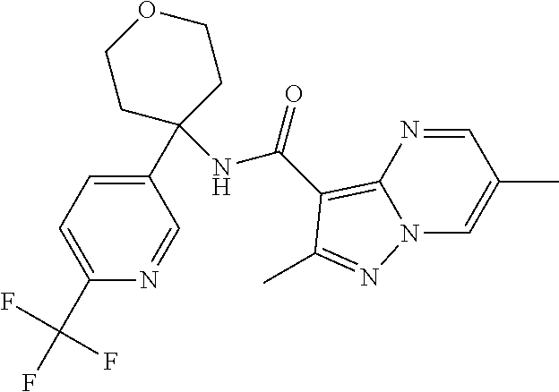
C1(C(F)(F)F)=CC=C(C2(NC(=O)C3=C4N(C=C(C)C=N4)N=C3C)CCOCC2)C=N1
